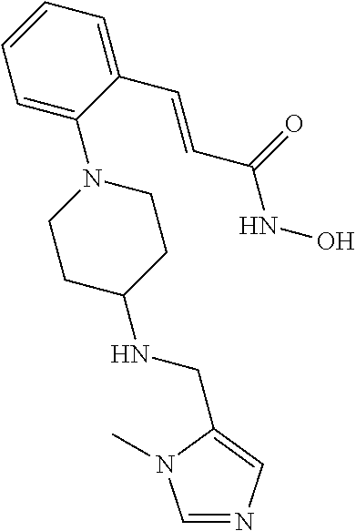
C1=C(N2CCC(NCC3=CN=CN3C)CC2)C(C=CC(NO)=O)=CC=C1
